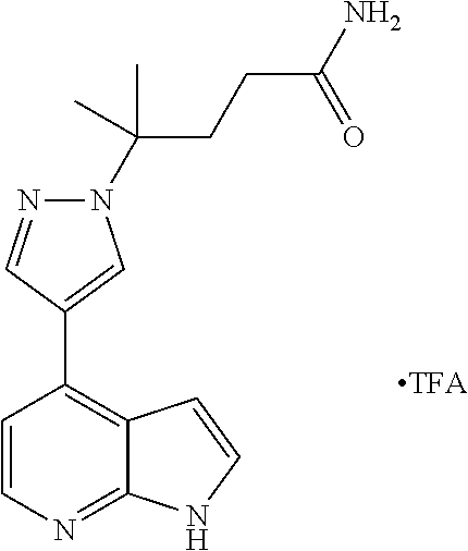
C1=CN=C2C(=C1C1=CN(C(CCC(N)=O)(C)C)N=C1)C=CN2
